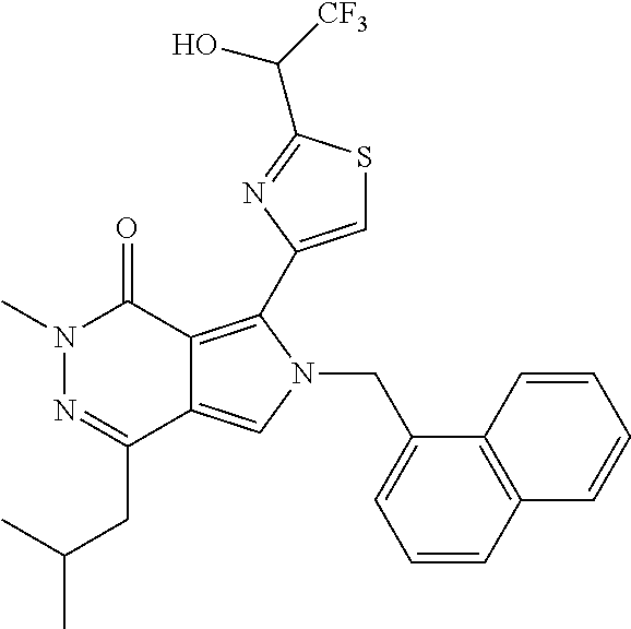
CN1N=C(CC(C)C)C2=CN(CC3=CC=CC4=C3C=CC=C4)C(C3=CSC(C(O)[CF3])=N3)=C2C1=O
